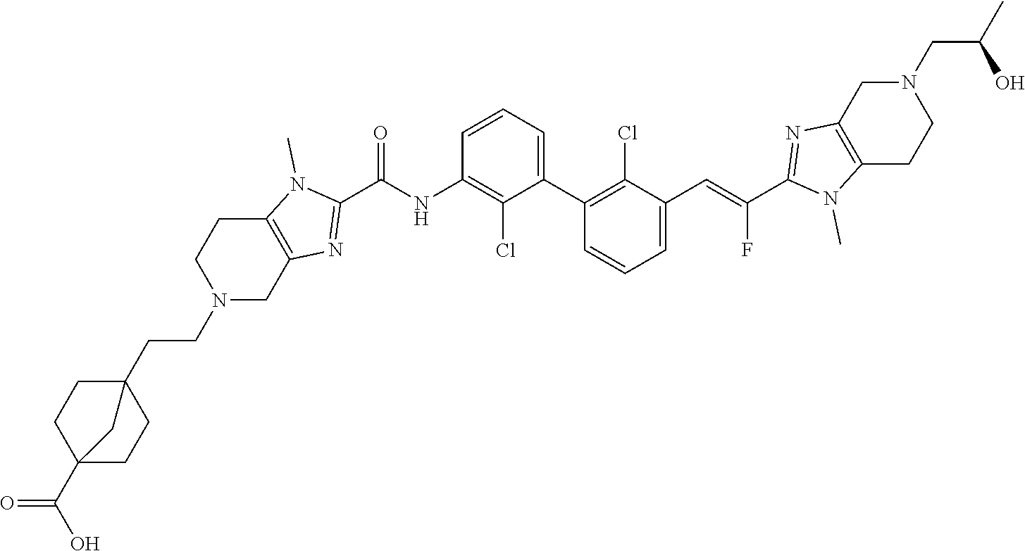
C1(C2=C(Cl)C(C=C(C3=NC4=C(N3C)CCN(CC(C)O)C4)F)=CC=C2)=CC=CC(NC(C2=NC3=C(N2C)CCN(CCC24CCC(C(=O)O)(CC2)C4)C3)=O)=C1Cl
